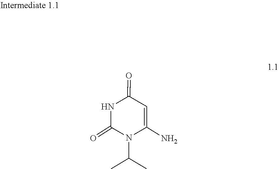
C1=C(N)N(C(C)C)C(=O)NC1=O
